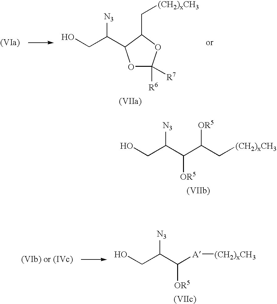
OCC(C(C(C[(CH2)xCH3])[OR5])[OR5])[N3].O1C([R6])([R7])OC(C[(CH2)xCH3])C1C(CO)[N3].OCC(C([A][(CH2)xCH3])[OR5])[N3]
